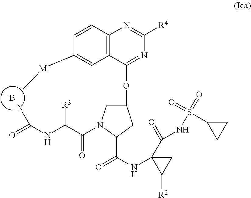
B.C1(OC2=NC([R4])=NC3=C2C=C([M]C)C=C3)CN(C(C(NC(=O)N)[R3])=O)C(C(=O)NC2(C(=O)NS(=O)(=O)C3CC3)CC2[R2])C1
